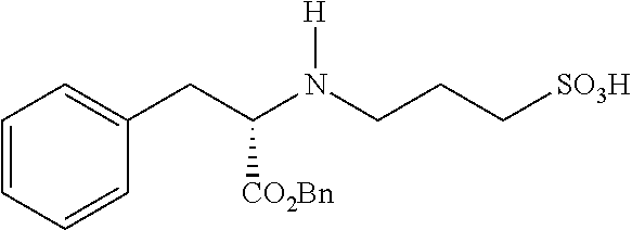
C(N(CCC[SO3H])[H])(CC1=CC=CC=C1)[CO2Bn]
